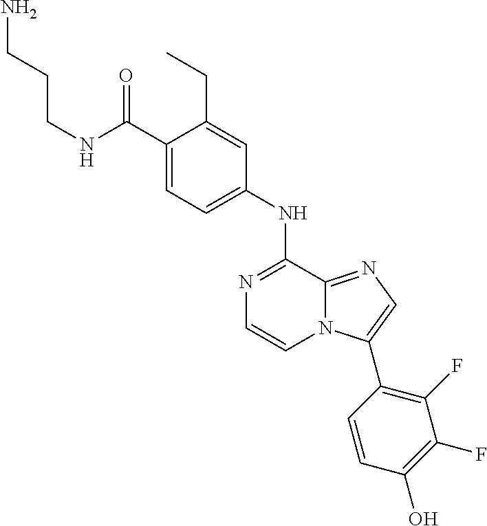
C1(C(NCCCN)=O)=CC=C(NC2=NC=CN3C2=NC=C3C2=C(F)C(F)=C(O)C=C2)C=C1CC
